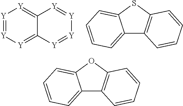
[Y]1=[Y][Y]=C2C(=[Y]1)[Y]=[Y][Y]=[Y]2.C12=CC=CC=C1SC1=C2C=CC=C1.C12=CC=CC=C1OC1=C2C=CC=C1
